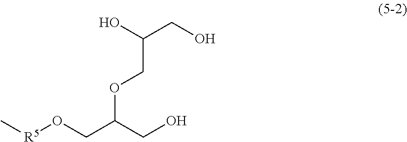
C[R5]OCC(CO)OCC(O)CO
